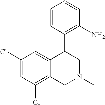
C1(Cl)=CC(Cl)=C2C(=C1)C(C1=C(N)C=CC=C1)CN(C)C2
